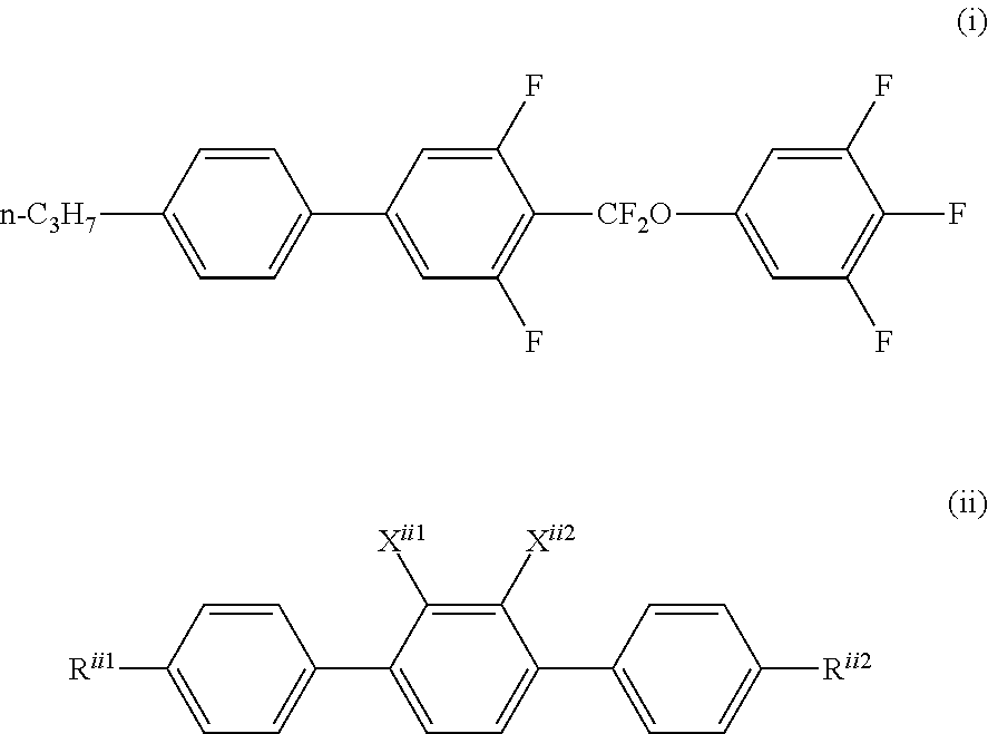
C1=CC([n-C3H7])=CC=C1C1=CC(F)=C([CF2O]C2=CC(F)=C(F)C(F)=C2)C(F)=C1.C1=CC([Rii1])=CC=C1C1=CC=C(C2=CC=C([Rii2])C=C2)C([Xii2])=C1[Xii1]
